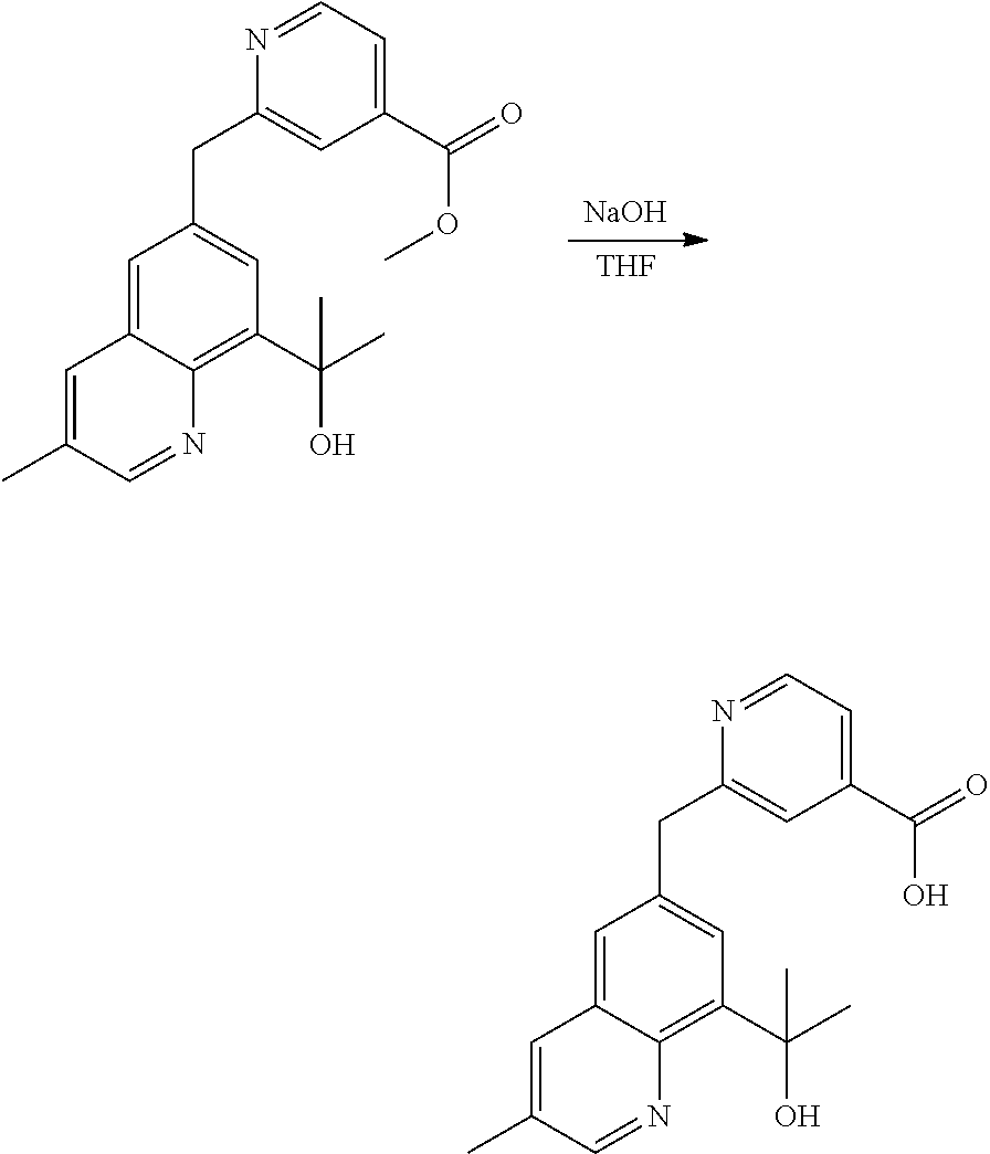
[NaOH].[THF].C1=C2C(=C(C(C)(O)C)C=C1CC1=CC(C(=O)OC)=CC=N1)N=CC(C)=C2.C1=C2C(=C(C(C)(O)C)C=C1CC1=CC(C(=O)O)=CC=N1)N=CC(C)=C2
